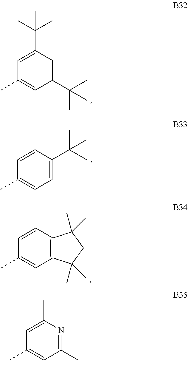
CC1=CC(C(C)(C)C)=CC(C(C)(C)C)=C1.CC1=CC=C(C(C)(C)C)C=C1.CC1=CC2=C(C=C1)C(C)(C)CC2(C)C.CC1=CC(C)=NC(C)=C1
